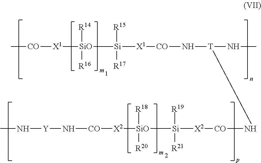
C[CO][X1][SiO]([Si]([X1][CO]N[T](NC)N[CO][X2][Si]([SiO]([X2][CO]N[Y]NC)([R18])[R20])([R19])[R21])([R15])[R17])([R14])[R16]
